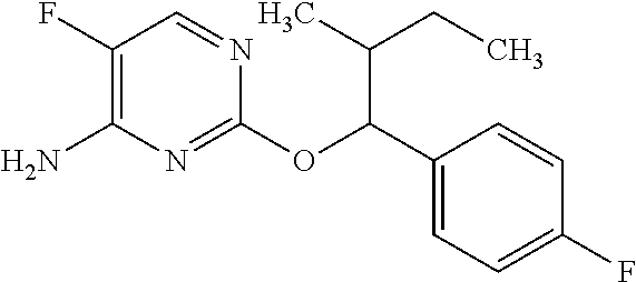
C1(OC(C2=CC=C(F)C=C2)C(CC)C)=NC(N)=C(F)C=N1
